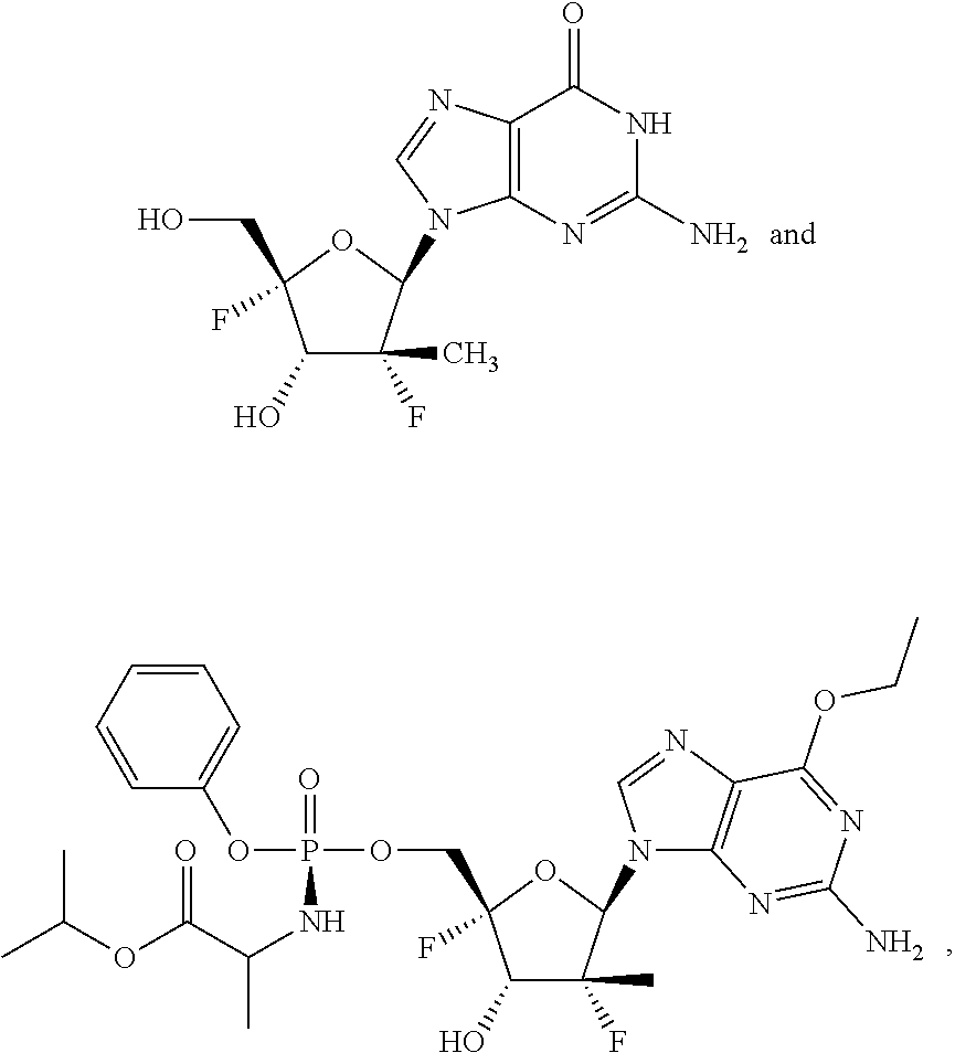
C1(O)C(F)(C)C(N2C3=C(C(=O)NC(N)=N3)N=C2)OC1(F)CO.C1(O)C(F)(C)C(N2C3=C(N=C2)C(OCC)=NC(N)=N3)OC1(F)COP(OC1=CC=CC=C1)(=O)NC(C)C(OC(C)C)=O
